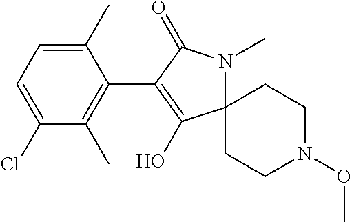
C12(CCN(OC)CC1)N(C)C(=O)C(C1=C(C)C(Cl)=CC=C1C)=C2O
